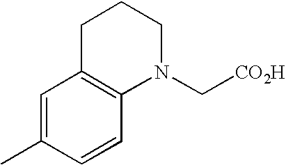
C1=C(C)C=CC2=C1CCCN2C[CO2H]
